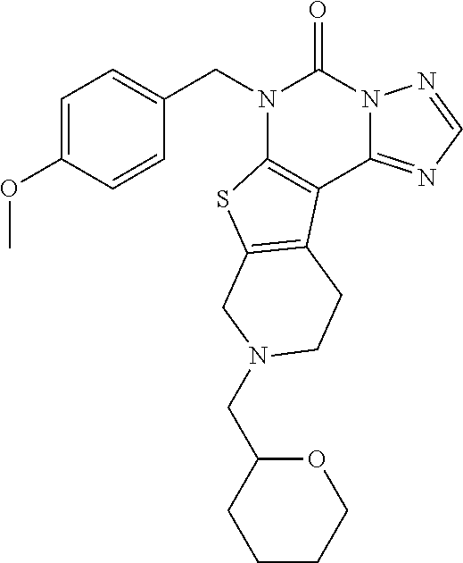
C1=C(OC)C=CC(CN2C3=C(C4=NC=NN4C2=O)C2=C(S3)CN(CC3OCCCC3)CC2)=C1
